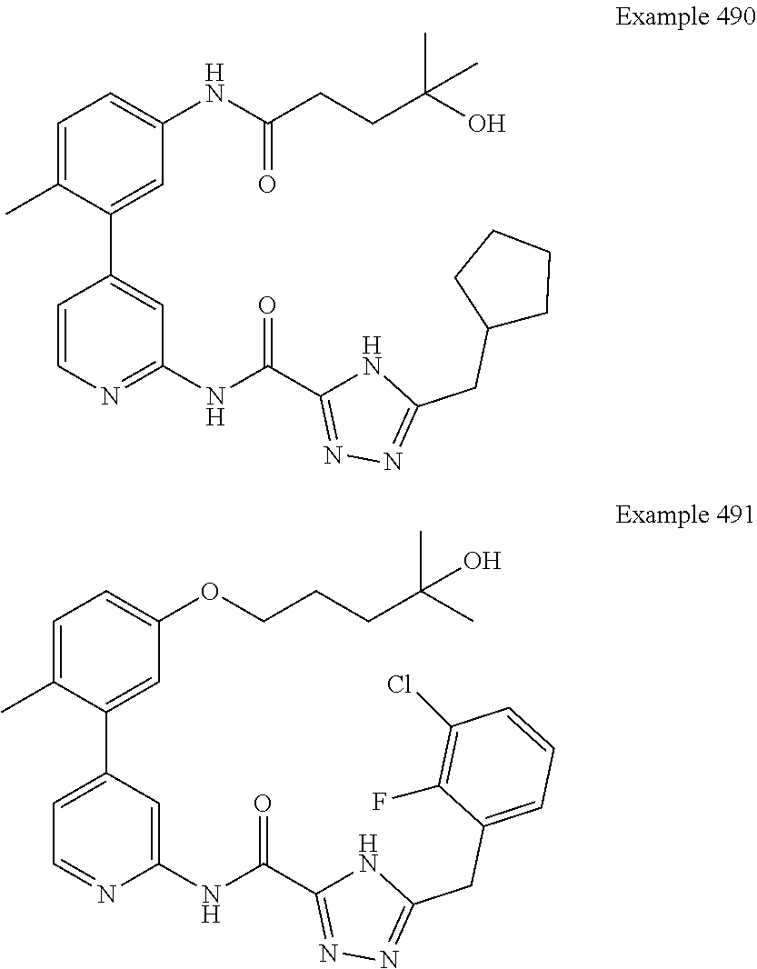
C1=C(C)C(C2=CC(NC(=O)C3=NN=C(CC4CCCC4)N3)=NC=C2)=CC(NC(CCC(O)(C)C)=O)=C1.C1=C(C)C(C2=CC=NC(NC(=O)C3=NN=C(CC4=CC=CC(Cl)=C4F)N3)=C2)=CC(OCCCC(C)(C)O)=C1
